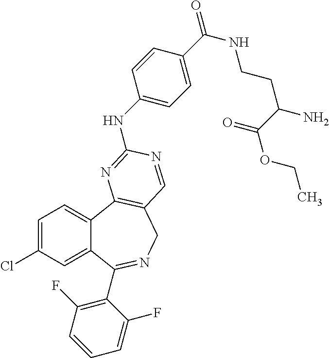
C1=C(Cl)C=C2C(=C1)C1=C(CN=C2C2=C(F)C=CC=C2F)C=NC(NC2=CC=C(C(NCCC(N)C(=O)OCC)=O)C=C2)=N1
